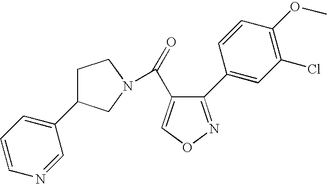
C1C(C2=CC=CN=C2)CN(C(=O)C2=CON=C2C2=CC(Cl)=C(OC)C=C2)C1
